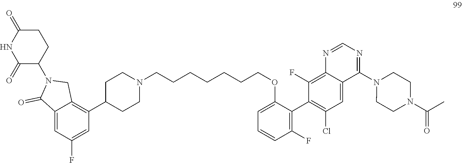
N1(CCCCCCCOC2=CC=CC(F)=C2C2=C(Cl)C=C3C(=C2F)N=CN=C3N2CCN(C(C)=O)CC2)CCC(C2=C3C(=CC(F)=C2)C(=O)N(C2CCC(=O)NC2=O)C3)CC1
